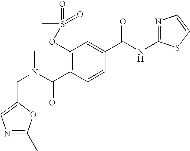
C1(OS(=O)(=O)C)=C(C(N(CC2=CN=C(C)O2)C)=O)C=CC(C(NC2=NC=CS2)=O)=C1
